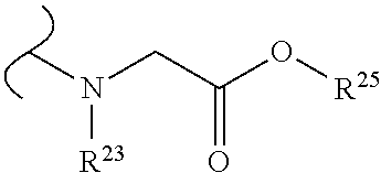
C(C(O[R25])=O)N(C)[R23]
